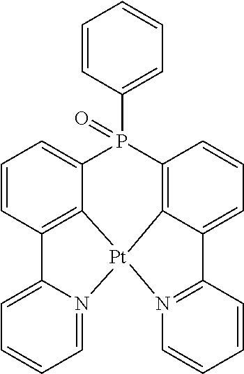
C1=CC2=C3C(=C1)P(C1=CC=CC=C1)(=O)C1=C4C(=CC=C1)C1=N(C=CC=C1)[Pt]34N1=CC=CC=C21
